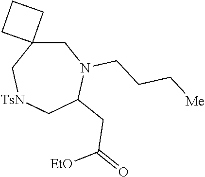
C1C2(C[TsN]CC(CC(=O)[EtO])N1CCC[Me])CCC2
